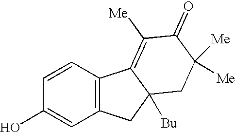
C1=CC(O)=CC2=C1C1=C([Me])C(=O)C([Me])([Me])CC1([Bu])C2
